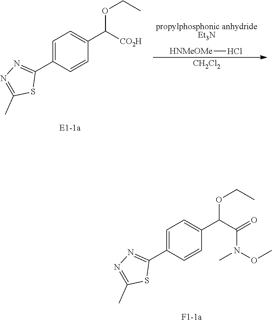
C1=C(C2=NN=C(C)S2)C=CC(C(C(=O)N(C)OC)OCC)=C1.[F1-1a].C1=C(C2=NN=C(C)S2)C=CC(C([CO2H])OCC)=C1.[E1-1a].[HNMeOMe]Cl.[propylphosphonic anhydrideEt3N].[CH2Cl2]
